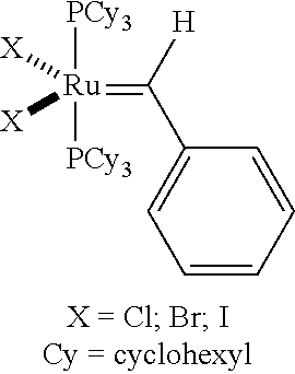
C1(C([H])=[Ru]([PCy3])([PCy3])([X])[X])=CC=CC=C1
